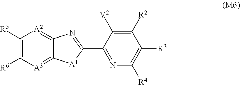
C1([R5])=C([R6])[A3]=C2C(=[A2]1)N=C(C1=NC([R4])=C([R3])C([R2])=C1[V2])[A1]2
